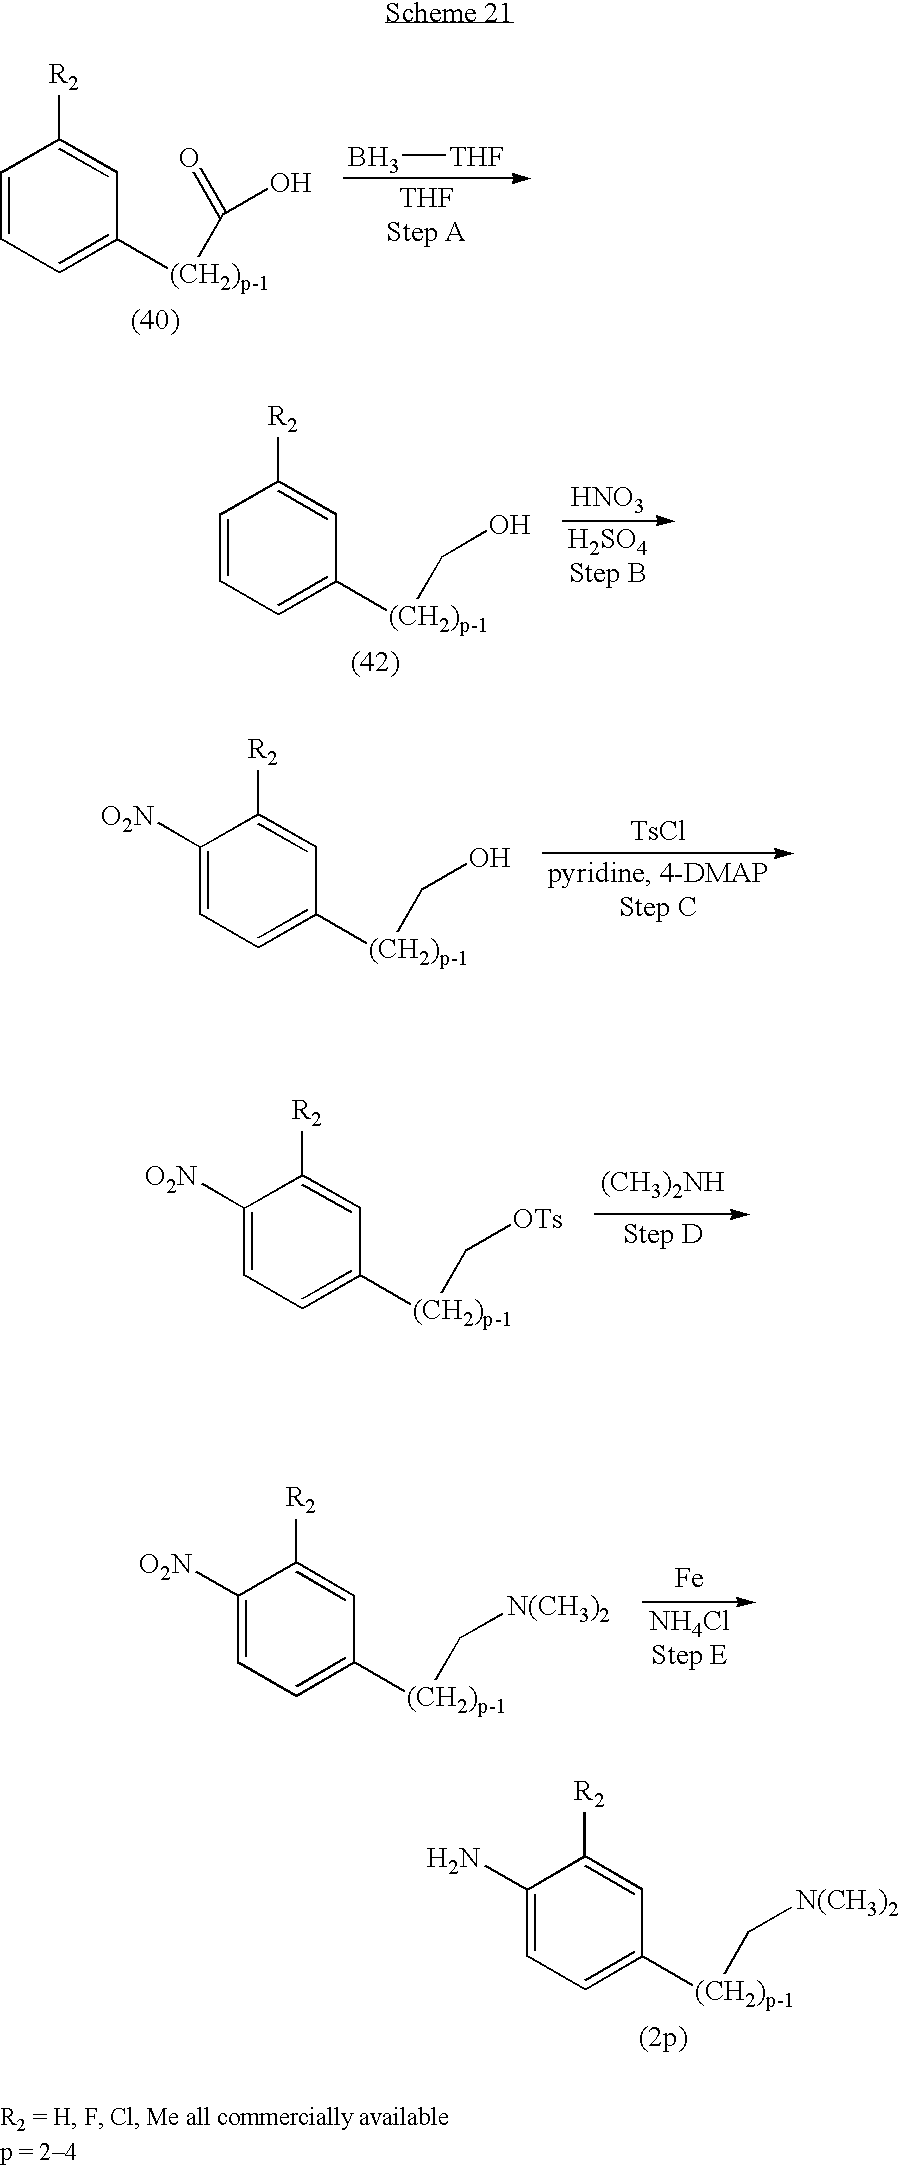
C1=CC=C([(CH2)p-1]C(=O)O)C=C1[R2].B[THF].C1=CC=C([(CH2)p-1]CO)C=C1[R2].[HNO3].C1([O2N])=CC=C([(CH2)p-1]CO)C=C1[R2].[TsCl].C1([O2N])=CC=C([(CH2)p-1]C[N(CH3)2])C=C1[R2].[Fe].C1([O2N])=CC=C([(CH2)p-1]C[OTs])C=C1[R2].[(CH3)2NH].C1(N)=CC=C([(CH2)p-1]C[N(CH3)2])C=C1[R2]
